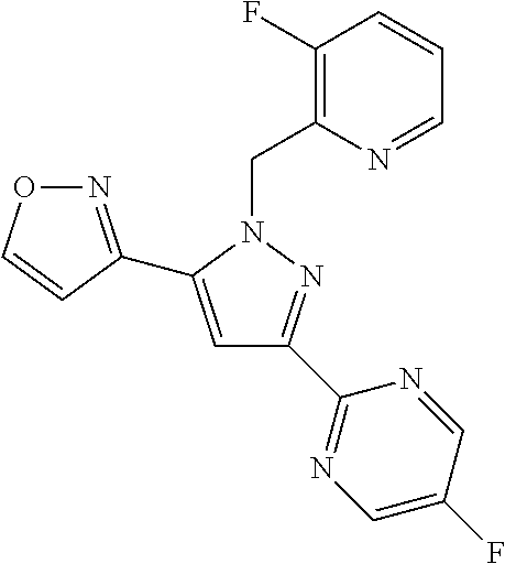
C1(F)=C(CN2C(C3=NOC=C3)=CC(C3=NC=C(F)C=N3)=N2)N=CC=C1
